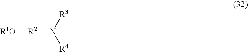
[R2](N([R3])[R4])[R1O]
